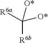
C([R6b])([R6a])([O*])[O*]
